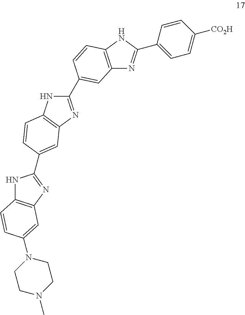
C1=CC(C2=NC3=C(N2)C=CC(C2=NC4=C(N2)C=CC(C2=NC5=C(N2)C=CC(N2CCN(C)CC2)=C5)=C4)=C3)=CC=C1[CO2H]
